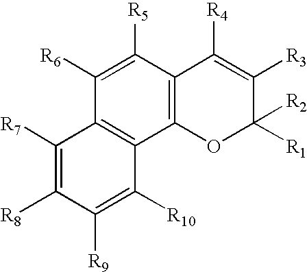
C12=C(C([R5])=C([R6])C3=C1C([R10])=C([R9])C([R8])=C3[R7])C([R4])=C([R3])C([R1])([R2])O2
